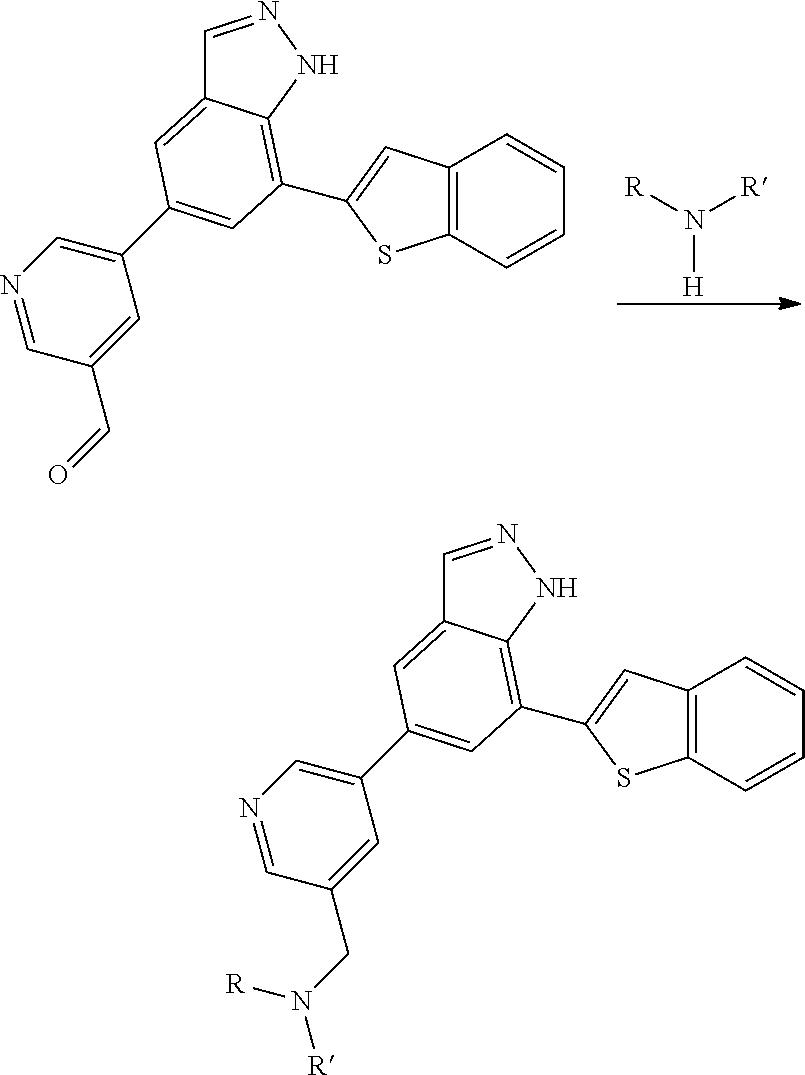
N([H])([R])[R].C1=NNC2=C(C3=CC4=C(S3)C=CC=C4)C=C(C3=CN=CC(C=O)=C3)C=C12.C1=NNC2=C(C3=CC4=C(S3)C=CC=C4)C=C(C3=CN=CC(CN([R])[R])=C3)C=C12
